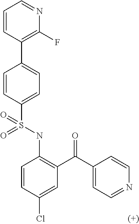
C1=CC(S(NC2=C(C(=O)C3=CC=NC=C3)C=C(Cl)C=C2)(=O)=O)=CC=C1C1=C(F)N=CC=C1
